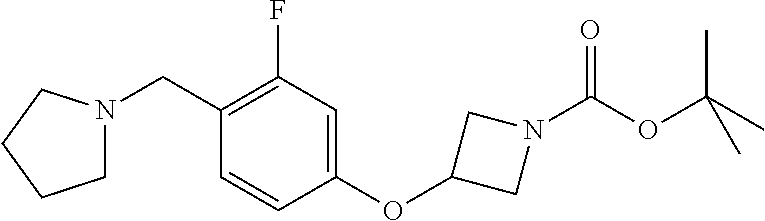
N1(CC2=C(F)C=C(OC3CN(C(OC(C)(C)C)=O)C3)C=C2)CCCC1
